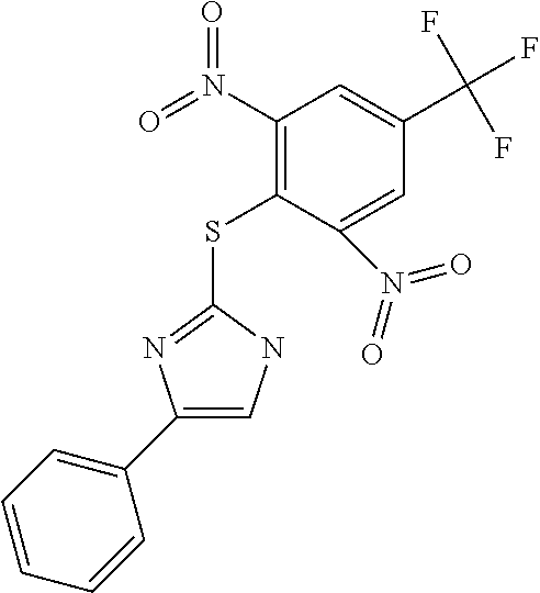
C1(N(=O)=O)=C(SC2=NC(C3=CC=CC=C3)=CN2)C(N(=O)=O)=CC(C(F)(F)F)=C1
